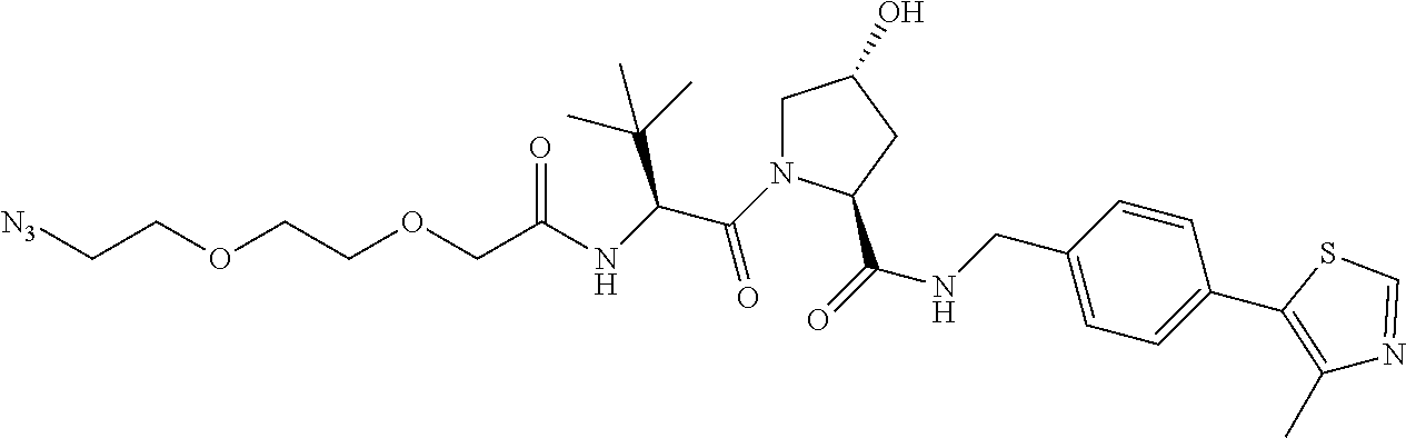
[N3]CCOCCOCC(NC(C(N1CC(O)CC1C(=O)NCC1=CC=C(C2=C(C)N=CS2)C=C1)=O)C(C)(C)C)=O
